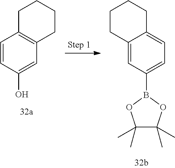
C1=CC(O)=CC2=C1CCCC2.C12=CC(B3OC(C)(C)C(C)(C)O3)=CC=C1CCCC2
